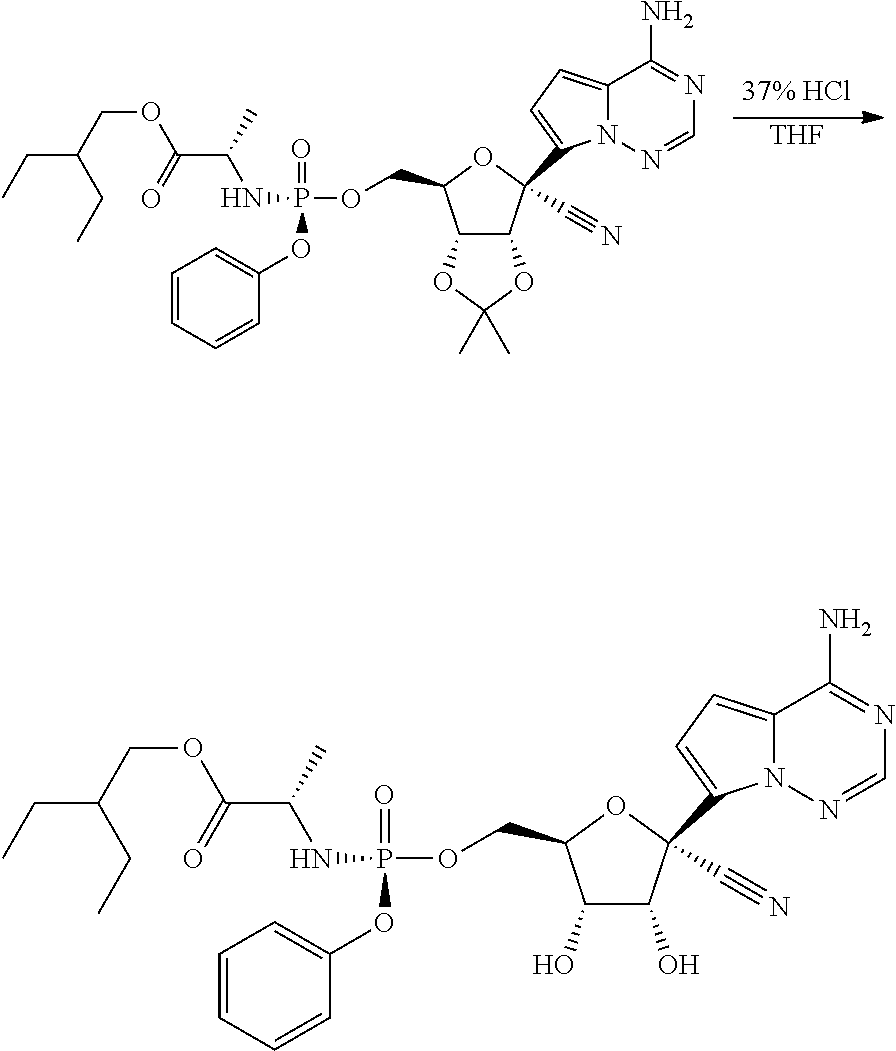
C12C(C(C#N)(C3=CC=C4N3N=CN=C4N)OC1COP(=O)(NC(C)C(OCC(CC)CC)=O)OC1=CC=CC=C1)OC(C)(C)O2.[THF].C1(O)C(O)C(C#N)(C2=CC=C3N2N=CN=C3N)OC1COP(=O)(NC(C)C(OCC(CC)CC)=O)OC1=CC=CC=C1
